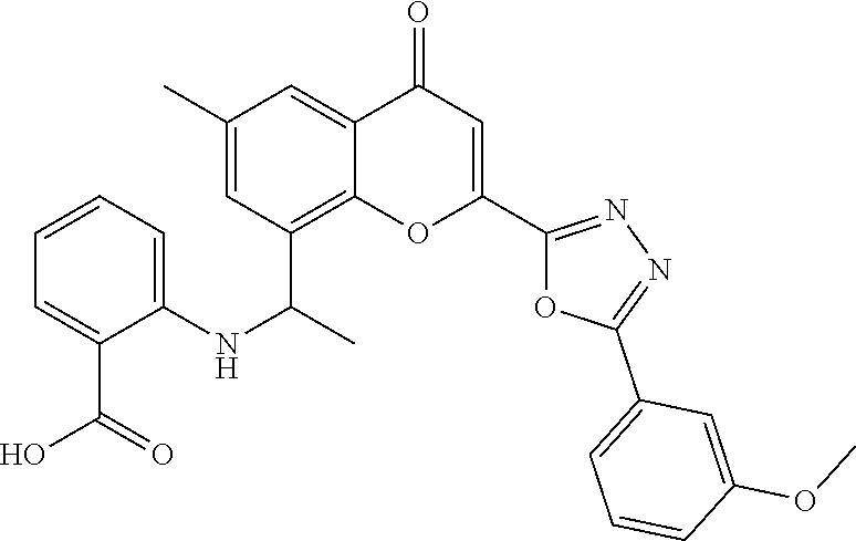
C12=C(C(C)NC3=CC=CC=C3C(O)=O)C=C(C)C=C1C(=O)C=C(C1=NN=C(C3=CC=CC(OC)=C3)O1)O2
